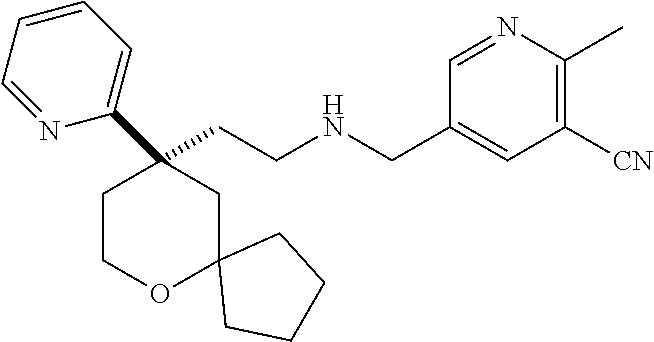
C(CNCC1=CC([CN])=C(C)N=C1)C1(C2=CC=CC=N2)CCOC2(C1)CCCC2
